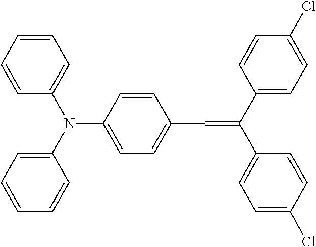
C1=CC=CC(N(C2=CC=CC=C2)C2=CC=C(C=C(C3=CC=C(Cl)C=C3)C3=CC=C(Cl)C=C3)C=C2)=C1
